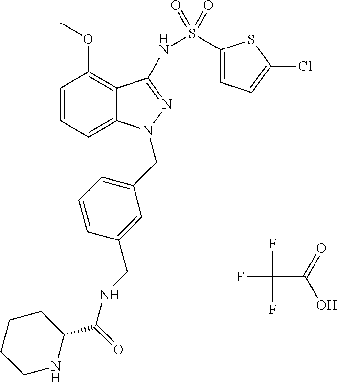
C1=CC=C2C(=C1OC)C(NS(C1=CC=C(Cl)S1)(=O)=O)=NN2CC1=CC=CC(CNC(C2CCCCN2)=O)=C1.FC(F)(F)C(=O)O
